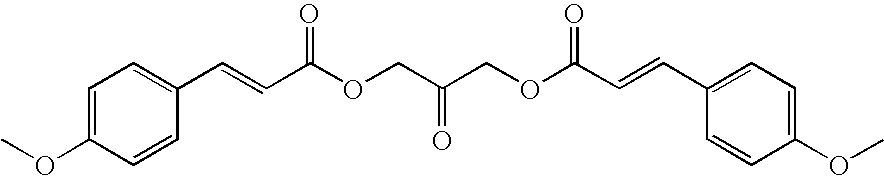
C1=C(OC)C=CC(C=CC(OCC(COC(C=CC2=CC=C(OC)C=C2)=O)=O)=O)=C1
